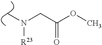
CN(CC(OC)=O)[R23]
